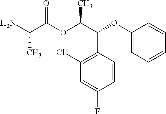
CC(C(=O)OC(C(C1=C(Cl)C=C(F)C=C1)OC1=CC=CC=C1)C)N
